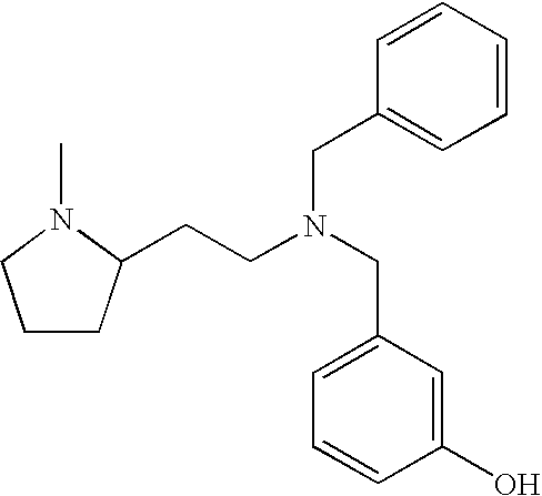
C1CC(CCN(CC2=CC=CC(O)=C2)CC2=CC=CC=C2)N(C)C1
